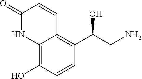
NCC(C1=C2C(=C(O)C=C1)NC(=O)C=C2)O
